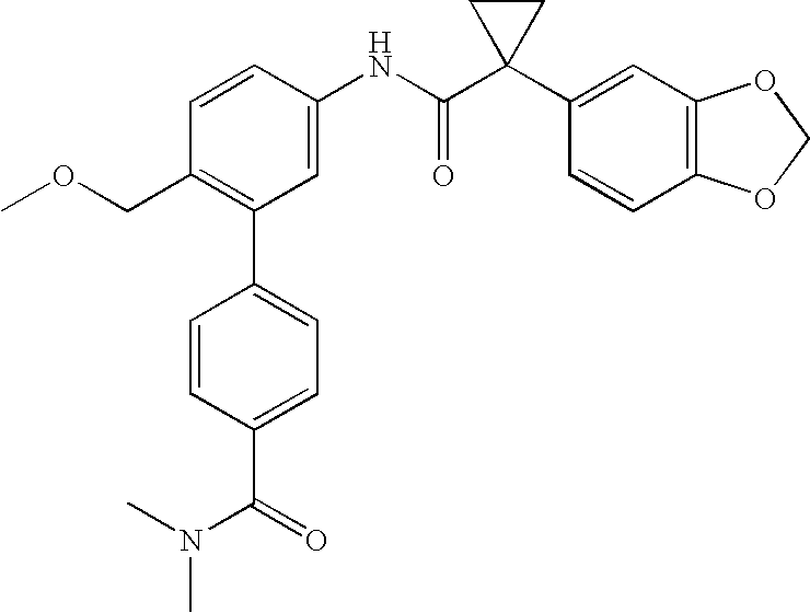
C1(NC(C2(C3=CC4=C(C=C3)OCO4)CC2)=O)=CC(C2=CC=C(C(N(C)C)=O)C=C2)=C(COC)C=C1
